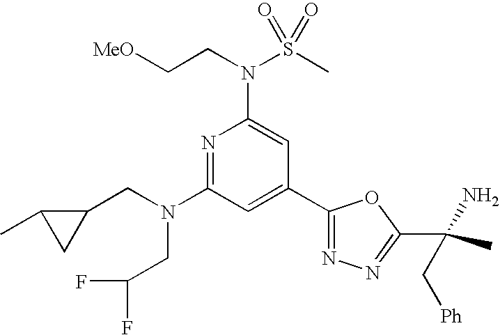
N1=C(N(CC2C(C)C2)CC(F)F)C=C(C2=NN=C(C(C)(N)C[Ph])O2)C=C1N(CC[MeO])S(C)(=O)=O
